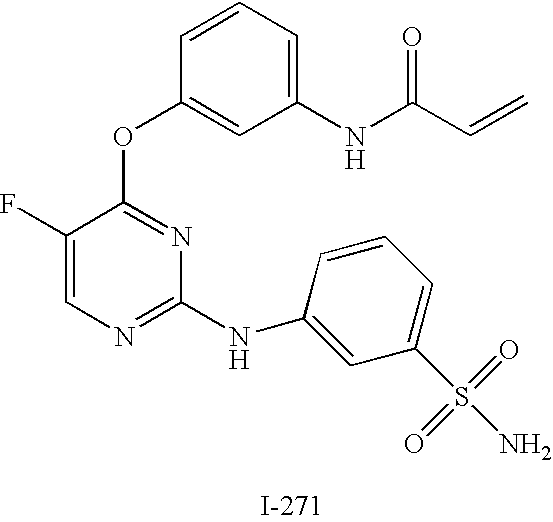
O(C1=NC(NC2=CC(S(N)(=O)=O)=CC=C2)=NC=C1F)C1=CC(NC(C=C)=O)=CC=C1
